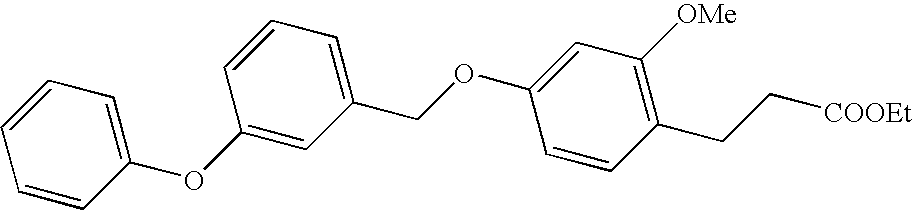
C1(OC2=CC(COC3=CC([OMe])=C(CC[COOEt])C=C3)=CC=C2)=CC=CC=C1
